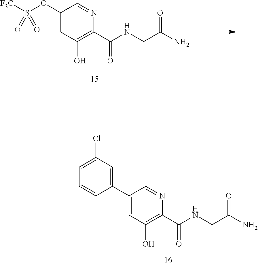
C1(C2=CC(O)=C(C(NCC(N)=O)=O)N=C2)=CC(Cl)=CC=C1.O(C1=CC(O)=C(C(NCC(N)=O)=O)N=C1)S([F3C])(=O)=O
